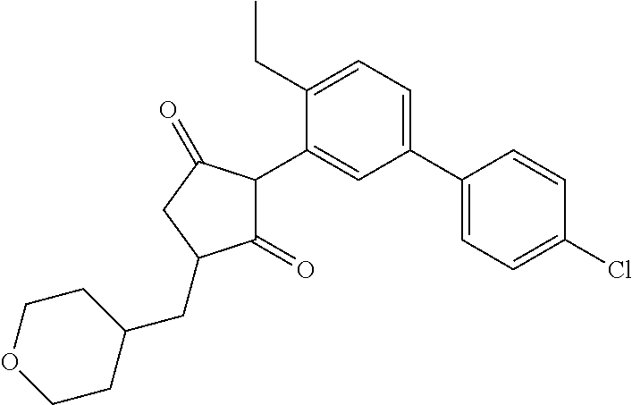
C1(=O)C(C2=CC(C3=CC=C(Cl)C=C3)=CC=C2CC)C(=O)CC1CC1CCOCC1
